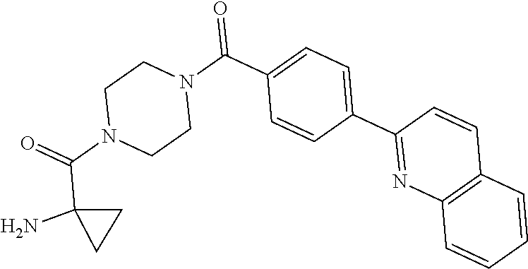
O=C(N1CCN(C(=O)C2=CC=C(C3=NC4=C(C=C3)C=CC=C4)C=C2)CC1)C1(N)CC1
